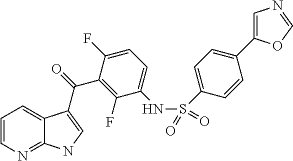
C12=NC=CC=C1C(C(=O)C1=C(F)C(NS(C3=CC=C(C4=CN=CO4)C=C3)(=O)=O)=CC=C1F)=CN2
